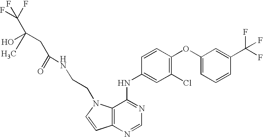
C1(OC2=C(Cl)C=C(NC3=NC=NC4=C3N(CCNC(CC(C)(O)C(F)(F)F)=O)C=C4)C=C2)=CC=CC(C(F)(F)F)=C1
